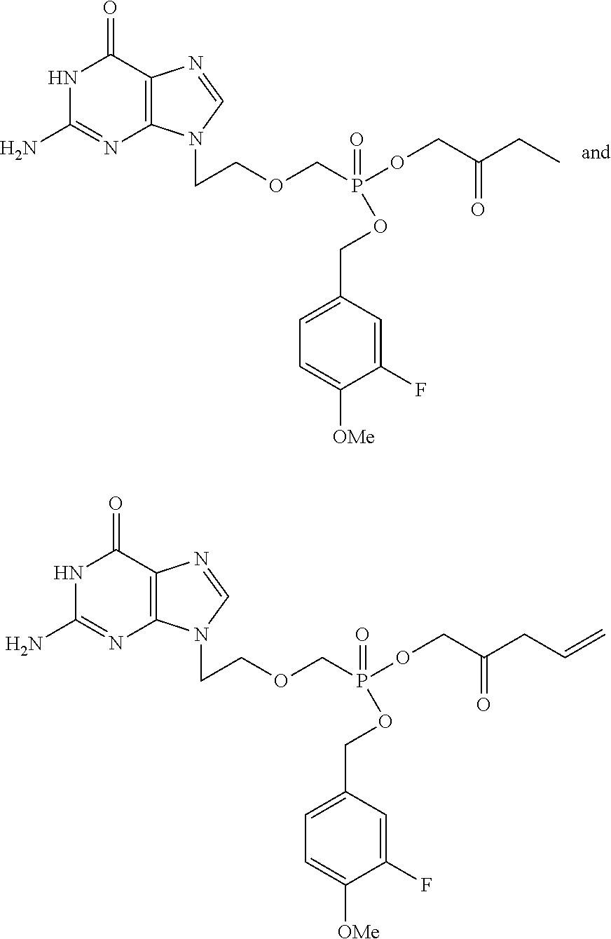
N1C(N)=NC2=C(C1=O)N=CN2CCOCP(=O)(OCC(CC)=O)OCC1=CC=C([OMe])C(F)=C1.N1C(N)=NC2=C(C1=O)N=CN2CCOCP(=O)(OCC(CC=C)=O)OCC1=CC=C([OMe])C(F)=C1
